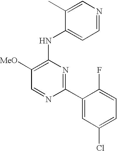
C1=NC(C2=CC(Cl)=CC=C2F)=NC(NC2=CC=NC=C2C)=C1[MeO]
